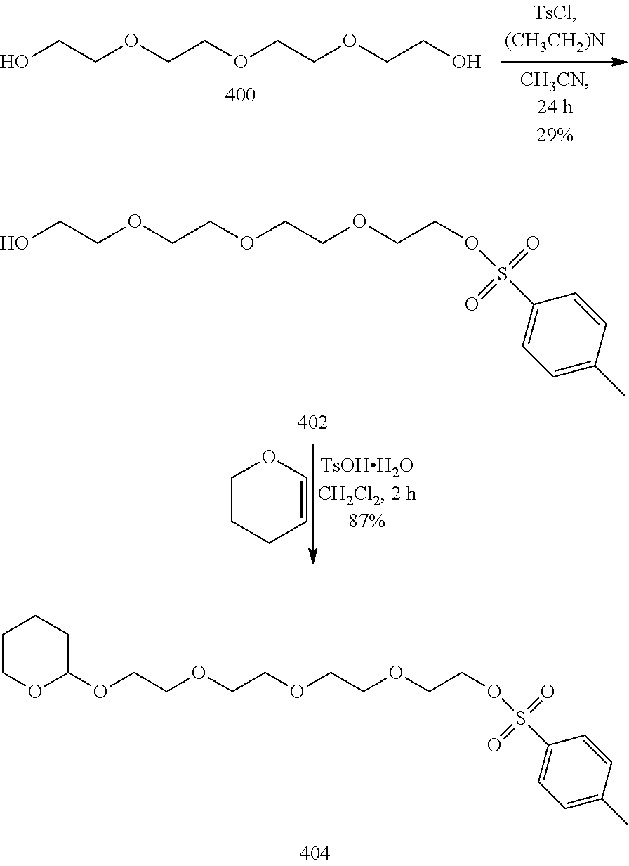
OCCOCCOCCOCCO.OCCOCCOCCOCCOS(C1=CC=C(C)C=C1)(=O)=O.C1OC=CCC1.O(CCOCCOCCOCCOS(C1=CC=C(C)C=C1)(=O)=O)C1CCCCO1
